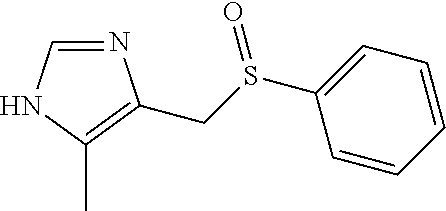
N1=CNC(C)=C1CS(=O)C1=CC=CC=C1
